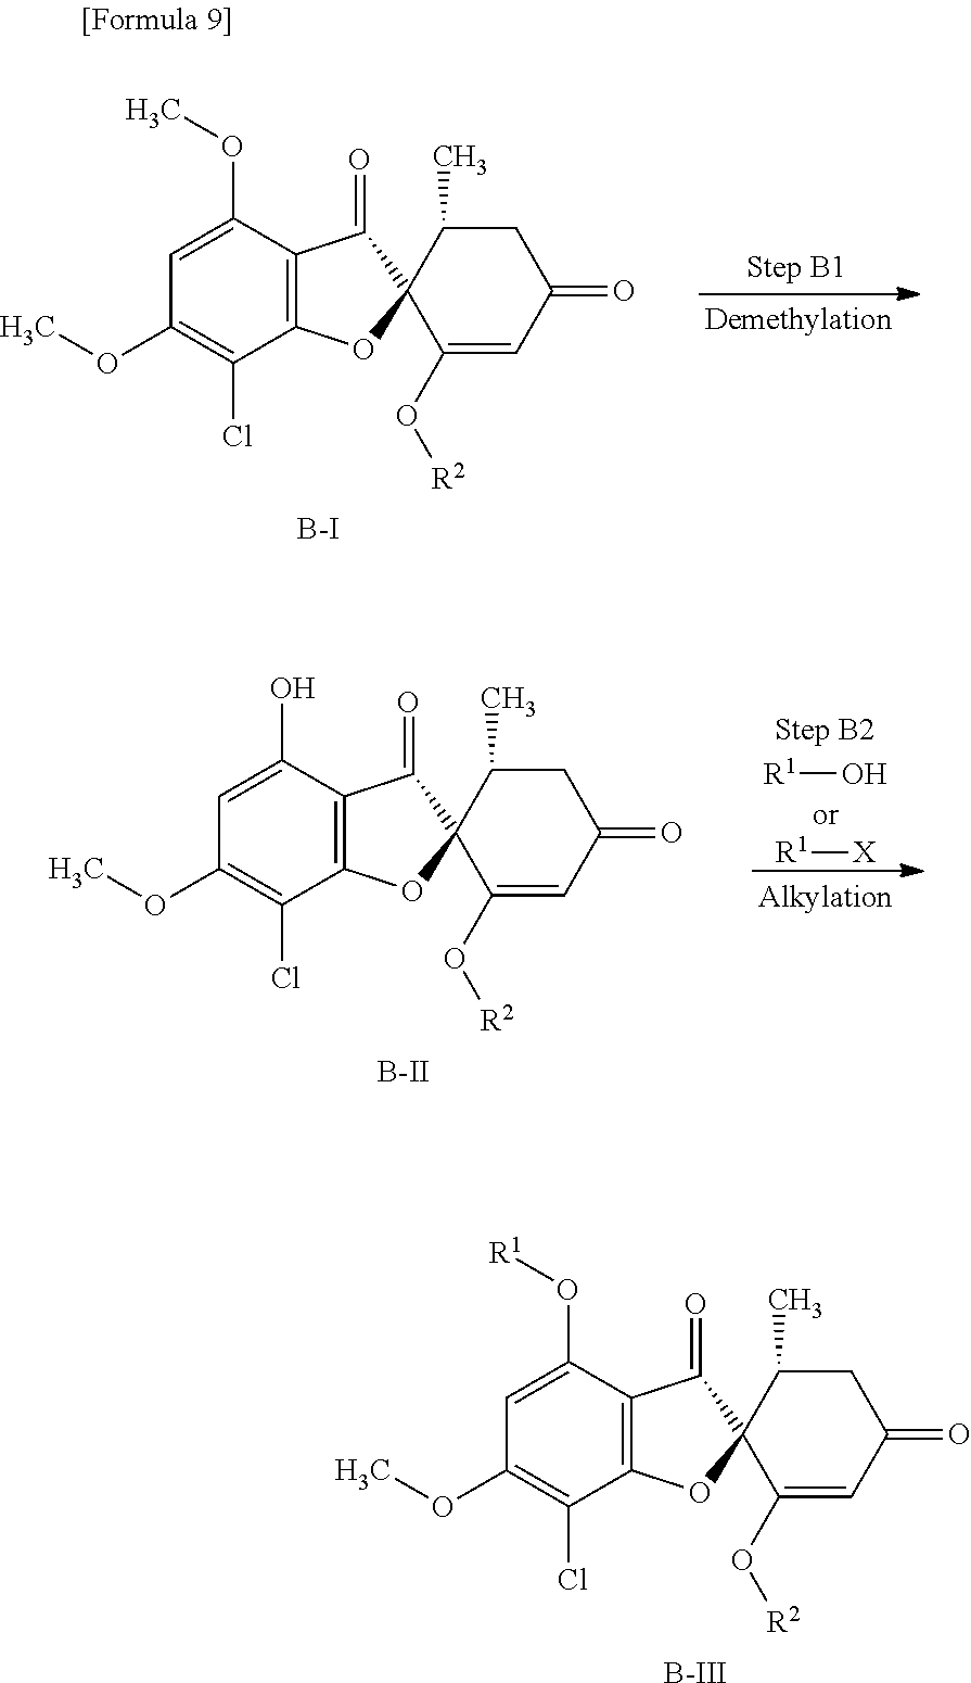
C1=C(O[R1])C2=C(C(Cl)=C1OC)OC1(C2=O)C(O[R2])=CC(=O)CC1C.[B-III].C1=C(OC)C2=C(C(Cl)=C1OC)OC1(C2=O)C(O[R2])=CC(=O)CC1C.[B-I].[R1]O.[R1][X].C1=C(O)C2=C(C(Cl)=C1OC)OC1(C2=O)C(O[R2])=CC(=O)CC1C.[B-II]
